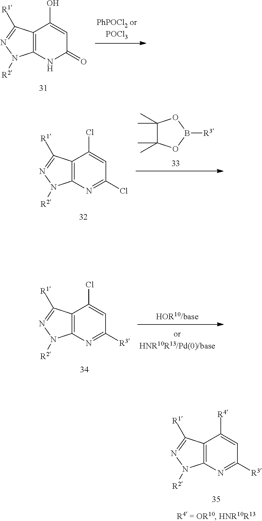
C12=C(C([R1])=NN1[R2])C(O)=CC(=O)N2.C1(C)(C)C(C)(C)OB([R3])O1.C12=C(C([R1])=NN1[R2])C(Cl)=CC(Cl)=N2.C12=C(C([R1])=NN1[R2])C(Cl)=CC([R3])=N2.C12=C(C([R1])=NN1[R2])C([R4])=CC([R3])=N2
